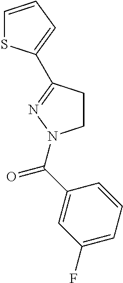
C1=CC=C(C2=NN(C(C3=CC(F)=CC=C3)=O)CC2)S1
